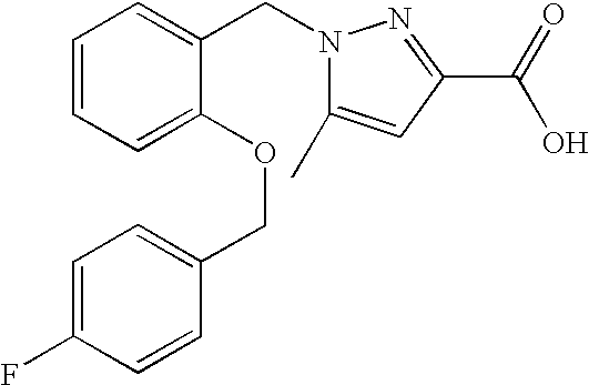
C1=CC=C(OCC2=CC=C(F)C=C2)C(CN2C(C)=CC(C(=O)O)=N2)=C1
